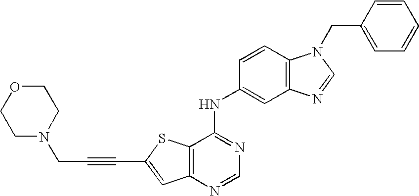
C12=C(N=CN=C1NC1=CC3=C(C=C1)N(CC1=CC=CC=C1)C=N3)C=C(C#CCN1CCOCC1)S2
